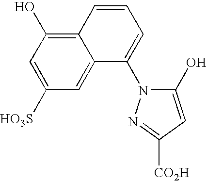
C12=C(O)C=C([HO3S])C=C1C(N1C(O)=CC([CO2H])=N1)=CC=C2
